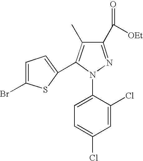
C1=C(Cl)C(N2N=C(C([OEt])=O)C(C)=C2C2=CC=C(Br)S2)=CC=C1Cl
